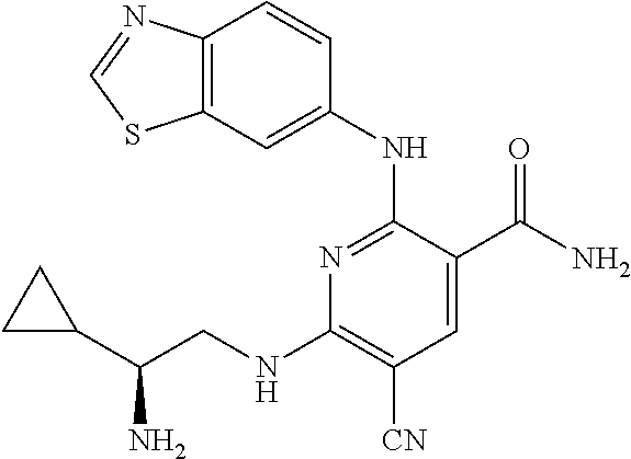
C1=C(NC2=NC(NCC(N)C3CC3)=C([CN])C=C2C(N)=O)C=CC2=C1SC=N2
